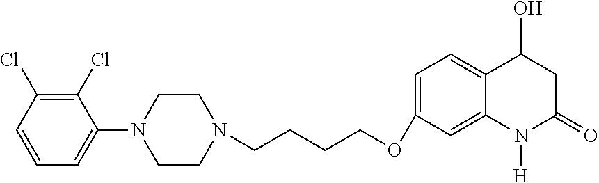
C1(Cl)=C(Cl)C=CC=C1N1CCN(CCCCOC2=CC=C3C(=C2)N([H])C(=O)CC3O)CC1
